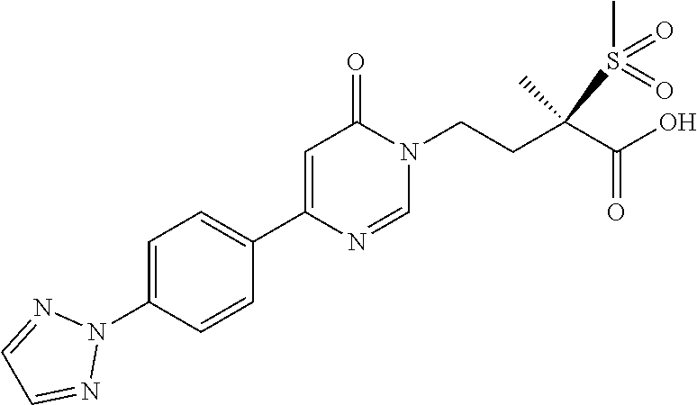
C1=C(N2N=CC=N2)C=CC(C2=CC(=O)N(CCC(C(O)=O)(S(C)(=O)=O)C)C=N2)=C1
